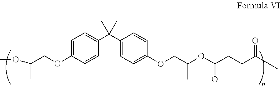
C(C)(OC)COC1=CC=C(C(C2=CC=C(OCC(OC(CCC(C)=O)=O)C)C=C2)(C)C)C=C1
